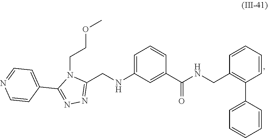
C1(CNC2=CC=CC(C(=O)NCC3=C(C4=CC=CC=C4)C=CC=C3)=C2)=NN=C(C2=CC=NC=C2)N1CCOC
